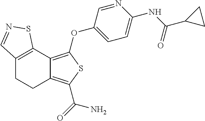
C12=C(C3=C(OC4=CC=C(NC(C5CC5)=O)N=C4)SC(C(=O)N)=C3CC1)SN=C2
